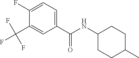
C1=C(C(F)(F)F)C(F)=CC=C1C(=O)NC1CCC(C)CC1
